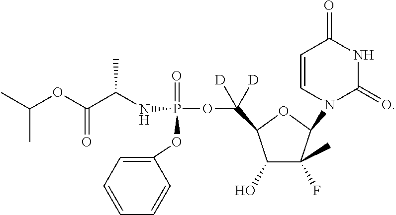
C(OC(C(NP(OC([D])(C1C(O)C(F)(C)C(N2C(=O)NC(=O)C=C2)O1)[D])(=O)OC1=CC=CC=C1)C)=O)(C)C
